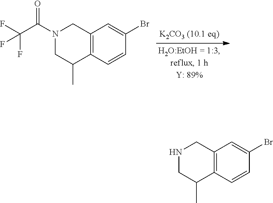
C1=CC2=C(C=C1Br)CN(C(C(F)(F)F)=O)CC2C.C1=CC2=C(C=C1Br)CNCC2C
